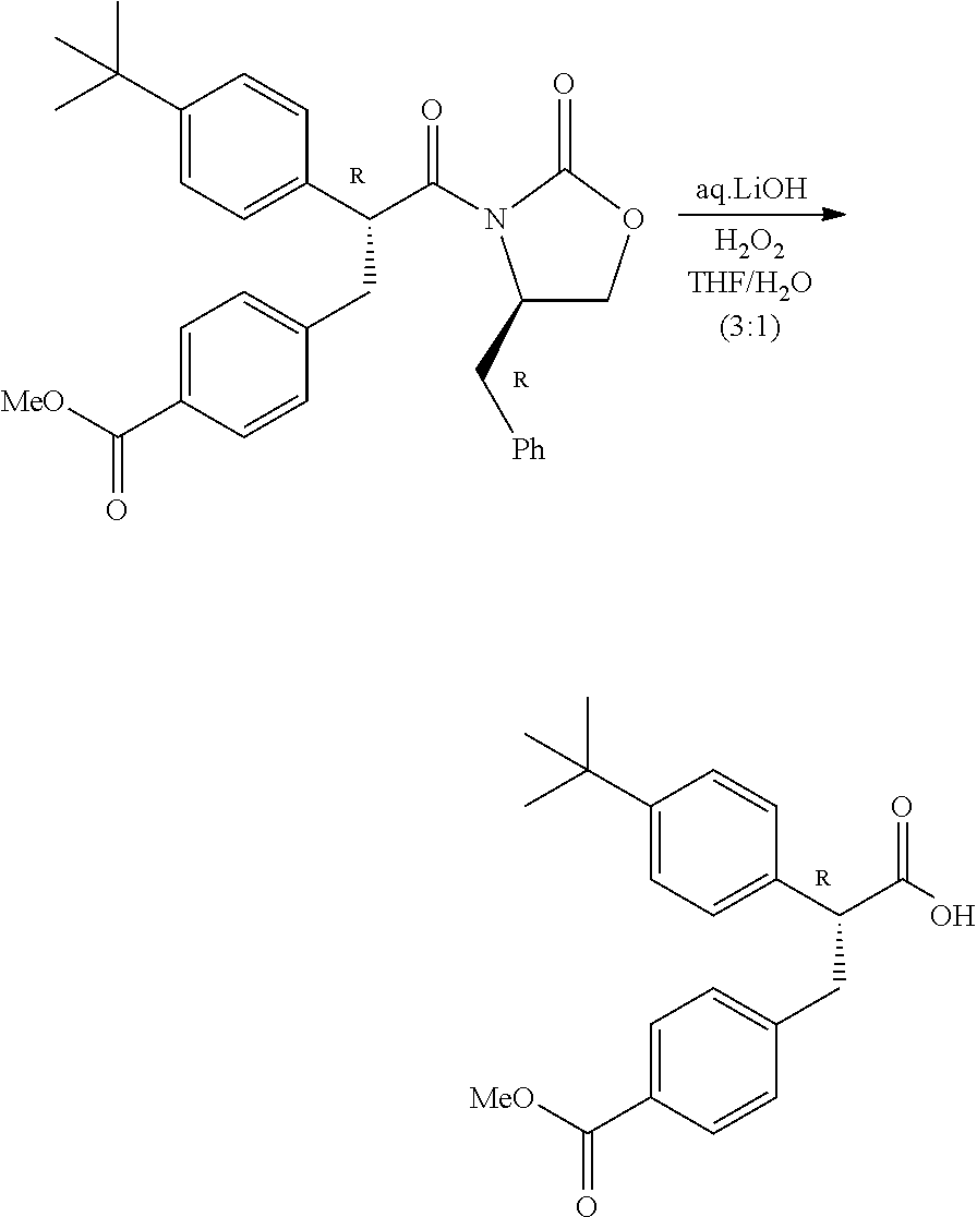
[R].C1(C(C)(C)C)=CC=C(C(CC2=CC=C(C(=O)[MeO])C=C2)C(=O)O)C=C1.[R].C1(C(C)(C)C)=CC=C(C(CC2=CC=C(C(=O)[MeO])C=C2)C(=O)N2C(C[Ph])COC2=O)C=C1.[R]
